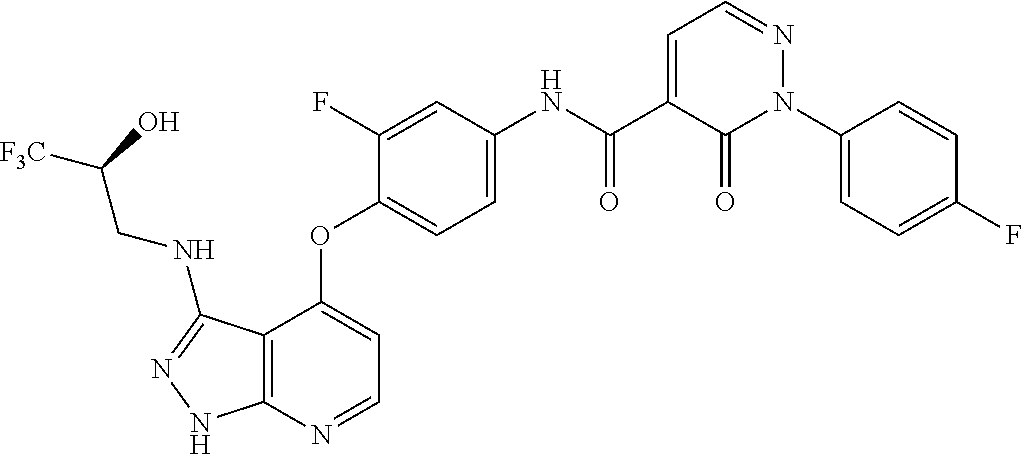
C12=C(N=CC=C1OC1=CC=C(NC(C3=CC=NN(C4=CC=C(F)C=C4)C3=O)=O)C=C1F)NN=C2NCC([F3C])O
